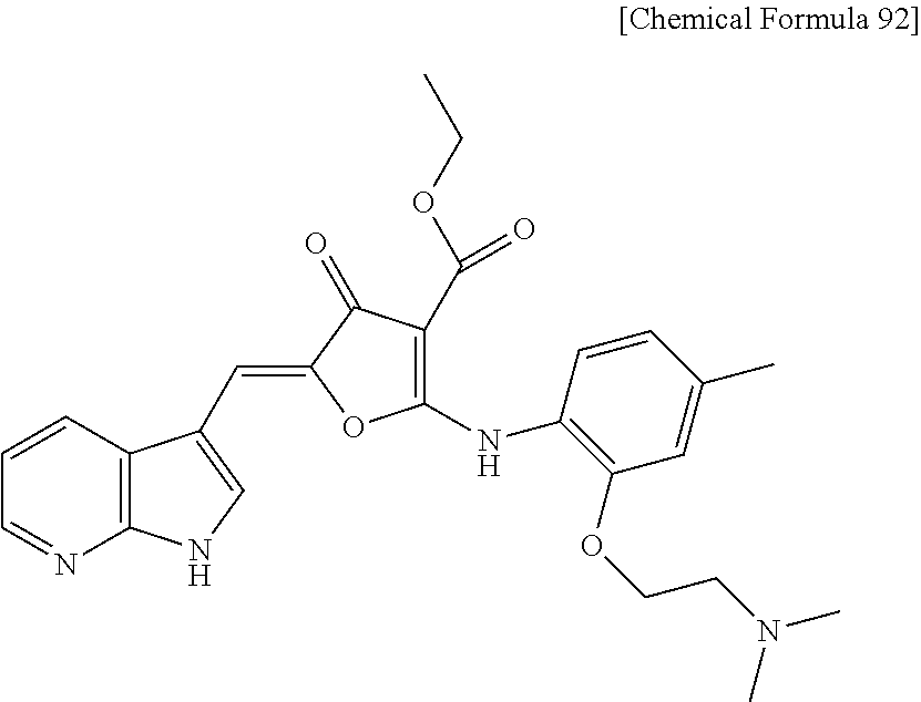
C12=C(NC=C1C=C1C(=O)C(C(OCC)=O)=C(NC3=C(OCCN(C)C)C=C(C)C=C3)O1)N=CC=C2
